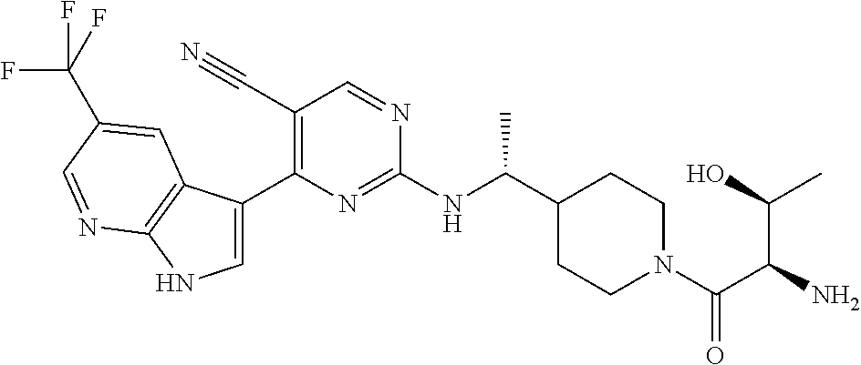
C1(C#N)=C(C2=CNC3=C2C=C(C(F)(F)F)C=N3)N=C(NC(C2CCN(C(C(N)C(O)C)=O)CC2)C)N=C1
